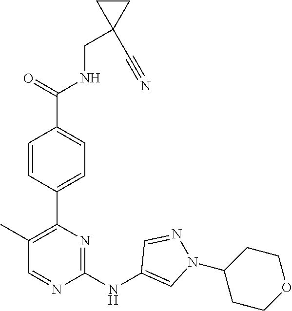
C1(CNC(C2=CC=C(C3=C(C)C=NC(NC4=CN(C5CCOCC5)N=C4)=N3)C=C2)=O)(C#N)CC1
